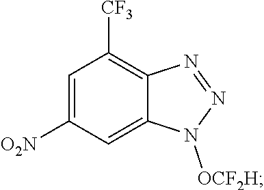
C1=C([O2N])C=C2C(=C1[CF3])N=NN2[OCF2H]
